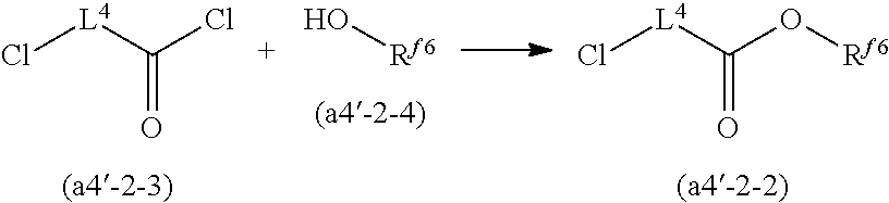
C(=O)([L4]Cl)Cl.[Rf6]O.C(=O)([L4]Cl)O[Rf6]
